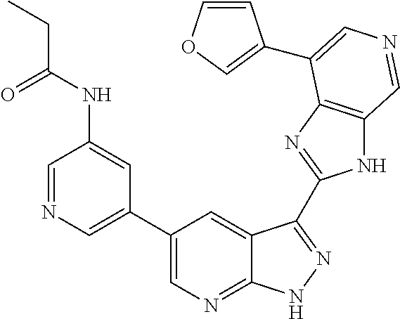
C1=NC=C(C2=CN=C3C(=C2)C(C2=NC4=C(N2)C=NC=C4C2=COC=C2)=NN3)C=C1NC(CC)=O
